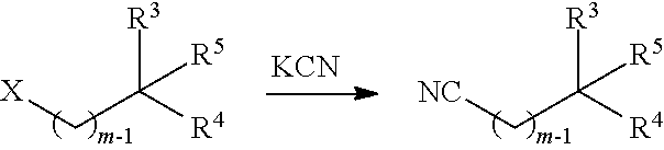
[X]CC([R4])([R3])[R5].[NC]CC([R4])([R3])[R5].[KCN]
